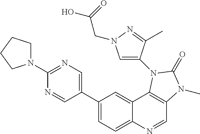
C1(C2=CN=C(N3CCCC3)N=C2)=CC=C2C(=C1)C1=C(C=N2)N(C)C(=O)N1C1=CN(CC(O)=O)N=C1C
